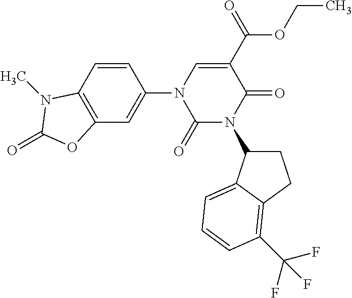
C1(=O)N(C2CCC3=C(C(F)(F)F)C=CC=C23)C(=O)C(C(OCC)=O)=CN1C1=CC2=C(C=C1)N(C)C(=O)O2
